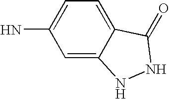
C1=C2C(=CC=C1N)C(=O)NN2
